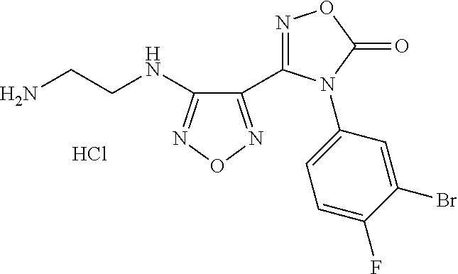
C1(NCCN)=NON=C1C1=NOC(=O)N1C1=CC=C(F)C(Br)=C1.Cl
